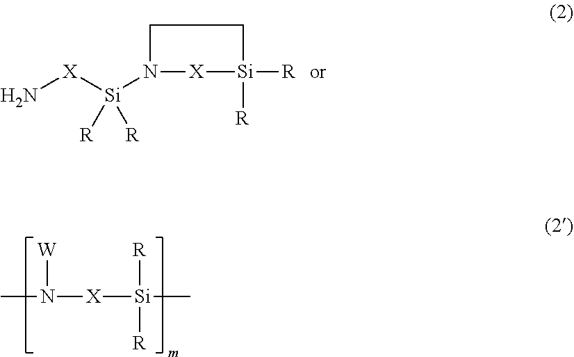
N[X][Si](N1[X][Si]([R])([R])CC1)([R])[R].CN([W])[X][Si]([R])([R])C
